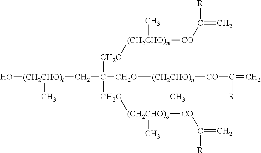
[(CH2CHO)l](O)(C)CC([CH2O][(CH2CHO)m](C)[CO]C([R])=C)([CH2O][(CH2CHO)o](C)[CO]C(=C)[R])[CH2O][(CH2CHO)n]([CO]C(=C)[R])C
